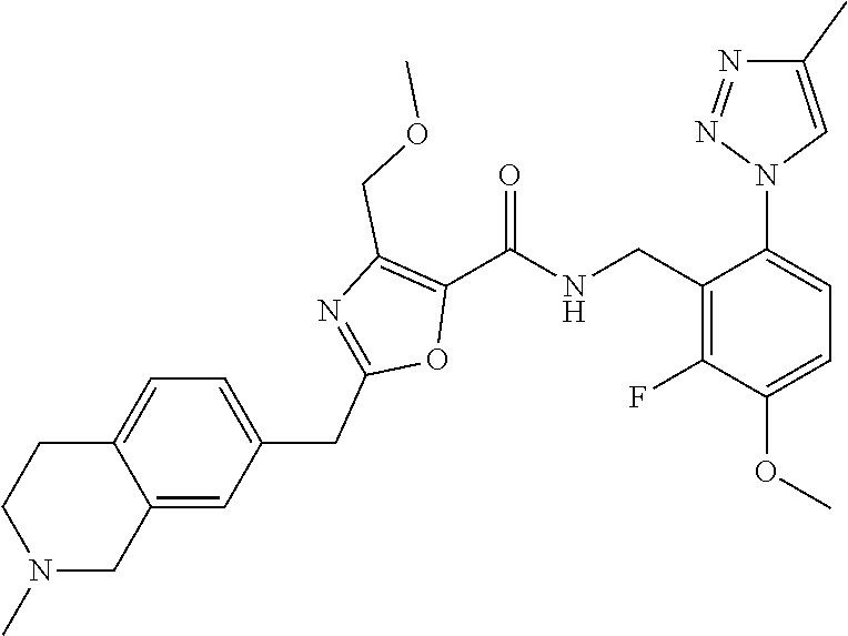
N1=NN(C2=CC=C(OC)C(F)=C2CNC(C2=C(COC)N=C(CC3=CC=C4C(=C3)CN(C)CC4)O2)=O)C=C1C
